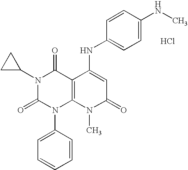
N1(C2CC2)C(=O)N(C2=CC=CC=C2)C2=C(C1=O)C(NC1=CC=C(NC)C=C1)=CC(=O)N2C.Cl
